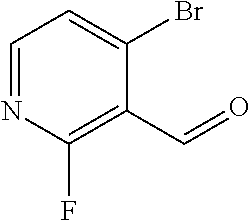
C1=NC(F)=C(C=O)C(Br)=C1
